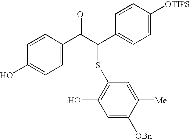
C1=CC(O)=CC=C1C(C(C1=CC=C([OTIPS])C=C1)SC1=C(O)C=C([OBn])C([Me])=C1)=O
